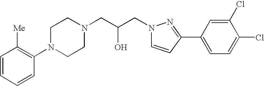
C1=CC=CC(N2CCN(CC(CN3N=C(C4=CC=C(Cl)C(Cl)=C4)C=C3)O)CC2)=C1[Me]
